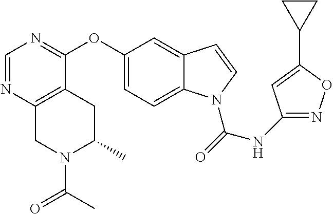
C1(NC(=O)N2C3=CC=C(OC4=NC=NC5=C4CC(C)N(C(=O)C)C5)C=C3C=C2)=NOC(C2CC2)=C1
